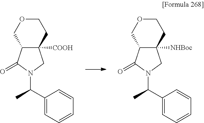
C1OCC2C([NHBoc])(C1)CN(C(C1=CC=CC=C1)C)C2=O.C1OCC2C([COOH])(C1)CN(C(C1=CC=CC=C1)C)C2=O
